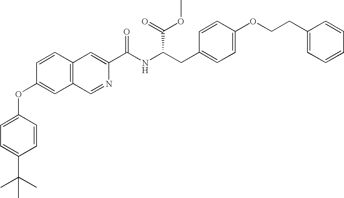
C1=CC2=C(C=C1OC1=CC=C(C(C)(C)C)C=C1)C=NC(C(NC(CC1=CC=C(OCCC3=CC=CC=C3)C=C1)C(OC)=O)=O)=C2
